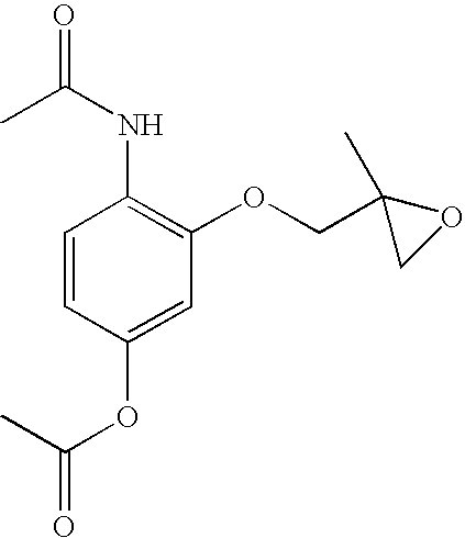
C1=CC(OC(C)=O)=CC(OCC2(C)CO2)=C1NC(=O)C
